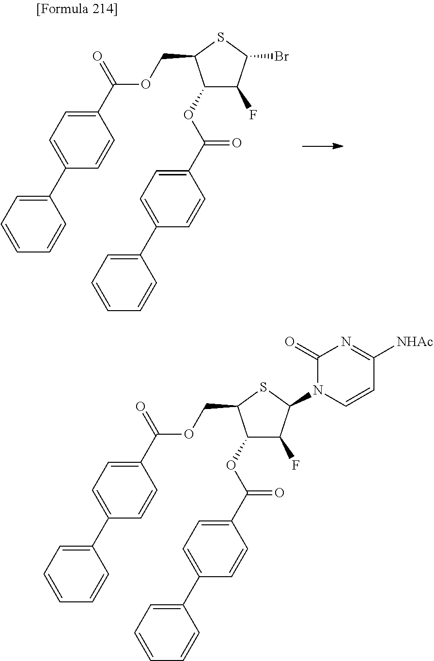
C1(C(=O)OCC2C(OC(C3=CC=C(C4=CC=CC=C4)C=C3)=O)C(F)C(Br)S2)=CC=C(C2=CC=CC=C2)C=C1.C1(C(=O)OCC2C(OC(C3=CC=C(C4=CC=CC=C4)C=C3)=O)C(F)C(N3C=CC([NHAc])=NC3=O)S2)=CC=C(C2=CC=CC=C2)C=C1
